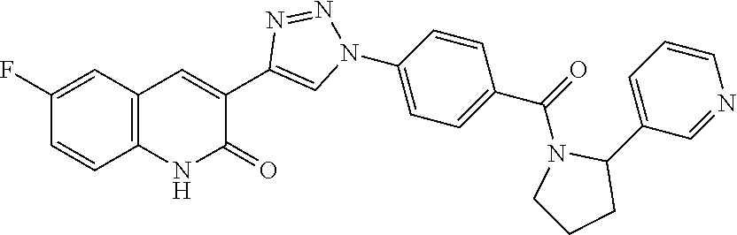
C12=C(C=C(F)C=C1)C=C(C1=CN(C3=CC=C(C(=O)N4CCCC4C4=CC=CN=C4)C=C3)N=N1)C(=O)N2
